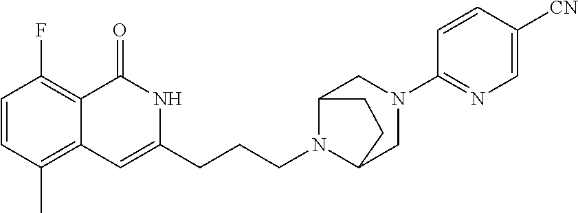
C1=CC(C)=C2C(=C1F)C(=O)NC(CCCN1C3CN(C4=NC=C([CN])C=C4)CC1CC3)=C2
